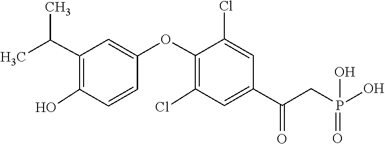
C1=C(C(CP(O)(O)=O)=O)C=C(Cl)C(OC2=CC(C(C)C)=C(O)C=C2)=C1Cl
